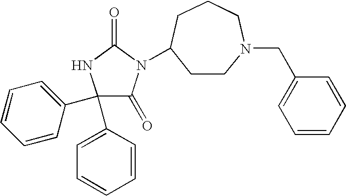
C1(C2=CC=CC=C2)(C2=CC=CC=C2)C(=O)N(C2CCN(CC3=CC=CC=C3)CCC2)C(=O)N1
